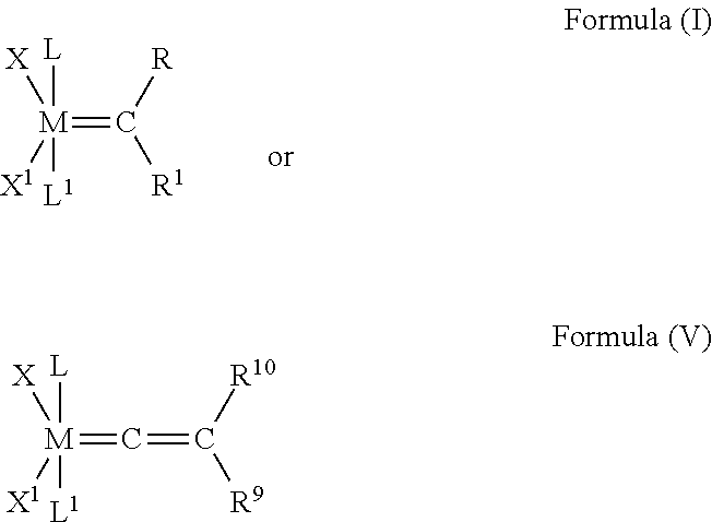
[M](=C([R])[R1])([L])([L1])([X])[X1].[M](=C=C([R9])[R10])([L])([L1])([X])[X1]
